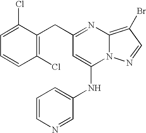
C1(CC2=C(Cl)C=CC=C2Cl)=NC2=C(Br)C=NN2C(NC2=CC=CN=C2)=C1
